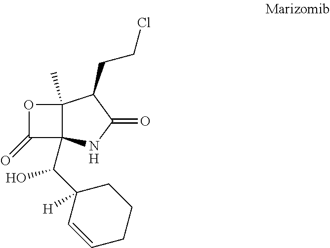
C(C1([H])C=CCCC1)(C12NC(=O)C(CCCl)C1(C)OC2=O)O.[H]
